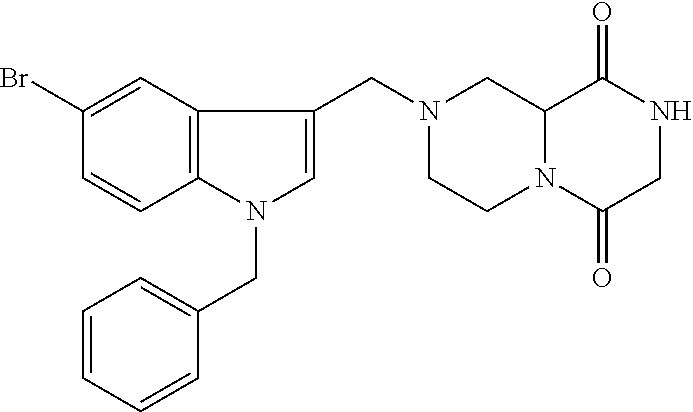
C12N(C(=O)CNC1=O)CCN(CC1=CN(CC3=CC=CC=C3)C3=C1C=C(Br)C=C3)C2
